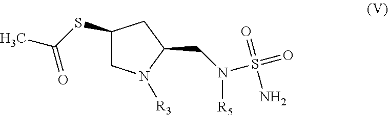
C1N([R3])C(CN(S(=O)(=O)N)[R5])CC1SC(C)=O
